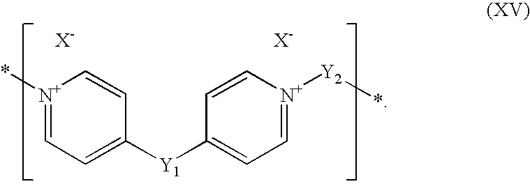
[N+]1(*)=CC=C([Y1]C2=CC=[N+]([Y2]*)C=C2)C=C1.[X-].[X-]
